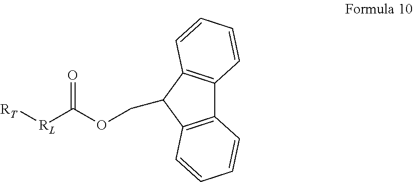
[RT][RL]C(OCC1C2=C(C3=C1C=CC=C3)C=CC=C2)=O
